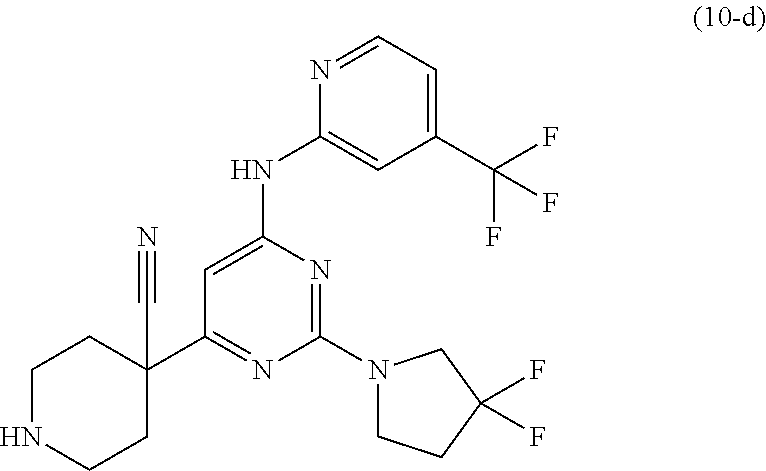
C1(C(F)(F)F)=CC=NC(NC2=CC(C3(C#N)CCNCC3)=NC(N3CCC(F)(F)C3)=N2)=C1
